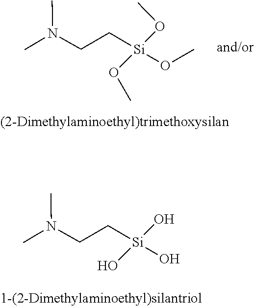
O(C)[Si](OC)(CCN(C)C)OC.O[Si](O)(CCN(C)C)O
